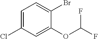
C1=C(Cl)C=C(OC(F)F)C(Br)=C1
